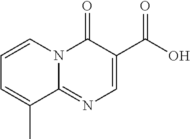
C1=CN2C(=NC=C(C(O)=O)C2=O)C(C)=C1
